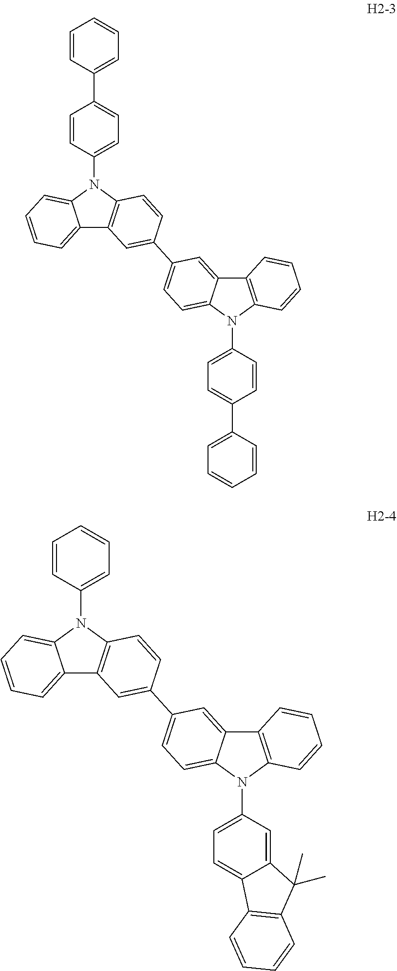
C1=CC(N2C3=CC=CC=C3C3=C2C=CC(C2=CC=C4C(=C2)C2=C(C=CC=C2)N4C2=CC=C(C4=CC=CC=C4)C=C2)=C3)=CC=C1C1=CC=CC=C1.C1=CC(N2C3=CC=CC=C3C3=C2C=CC(C2=CC=C4C(=C2)C2=C(C=CC=C2)N4C2=CC=C4C(=C2)C(C)(C)C2=C4C=CC=C2)=C3)=CC=C1
